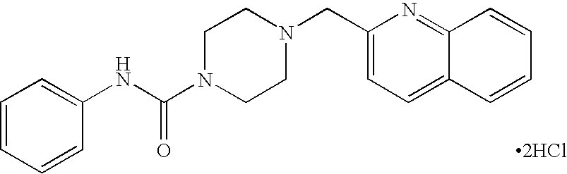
C1=CC=CC(NC(N2CCN(CC3=CC=C4C(=N3)C=CC=C4)CC2)=O)=C1.[2HCl]
